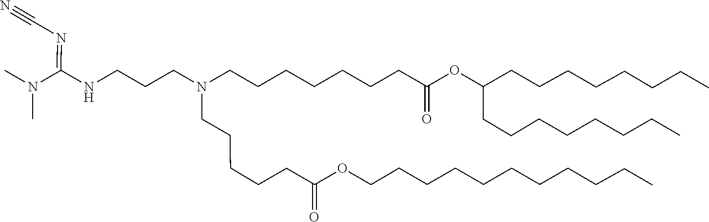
C(CC)CCCCCCCCOC(CCCCCN(CCCCCCCC(OC(CCCCCCCC)CCCCCCCC)=O)CCCNC(N(C)C)=NC#N)=O
